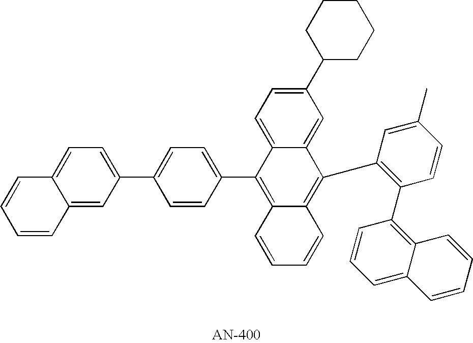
C12=CC(C3=CC=C(C4=C5C(=C(C6=C(C7=C8C(=CC=C7)C=CC=C8)C=CC(C)=C6)C6=CC(C7CCCCC7)=CC=C46)C=CC=C5)C=C3)=CC=C1C=CC=C2
